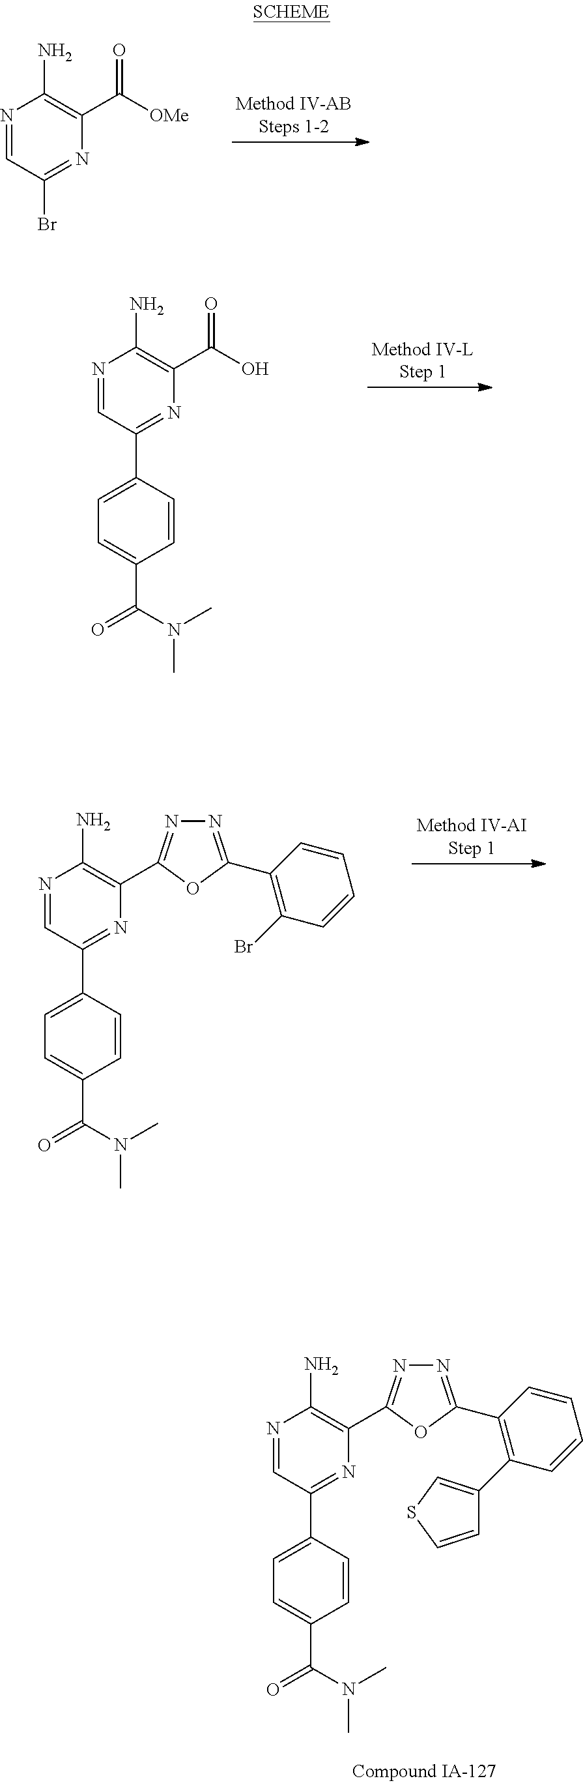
N1=CC(Br)=NC(C([OMe])=O)=C1N.N1=CC(C2=CC=C(C(N(C)C)=O)C=C2)=NC(C(O)=O)=C1N.N1=CC(C2=CC=C(C(N(C)C)=O)C=C2)=NC(C2=NN=C(C3=C(Br)C=CC=C3)O2)=C1N.N1=CC(C2=CC=C(C(=O)N(C)C)C=C2)=NC(C2=NN=C(C3=C(C4=CSC=C4)C=CC=C3)O2)=C1N
